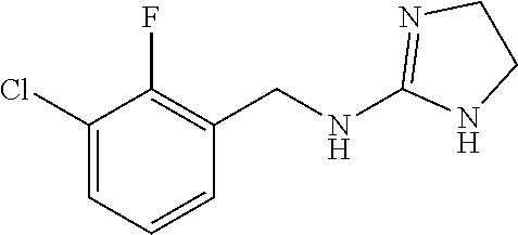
C1(Cl)=CC=CC(CNC2=NCCN2)=C1F
